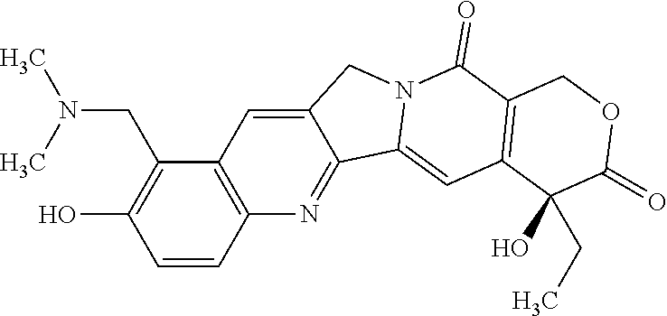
C1=CC2=C(C(CN(C)C)=C1O)C=C1C(=N2)C2=CC3=C(C(=O)N2C1)COC(=O)C3(O)CC
